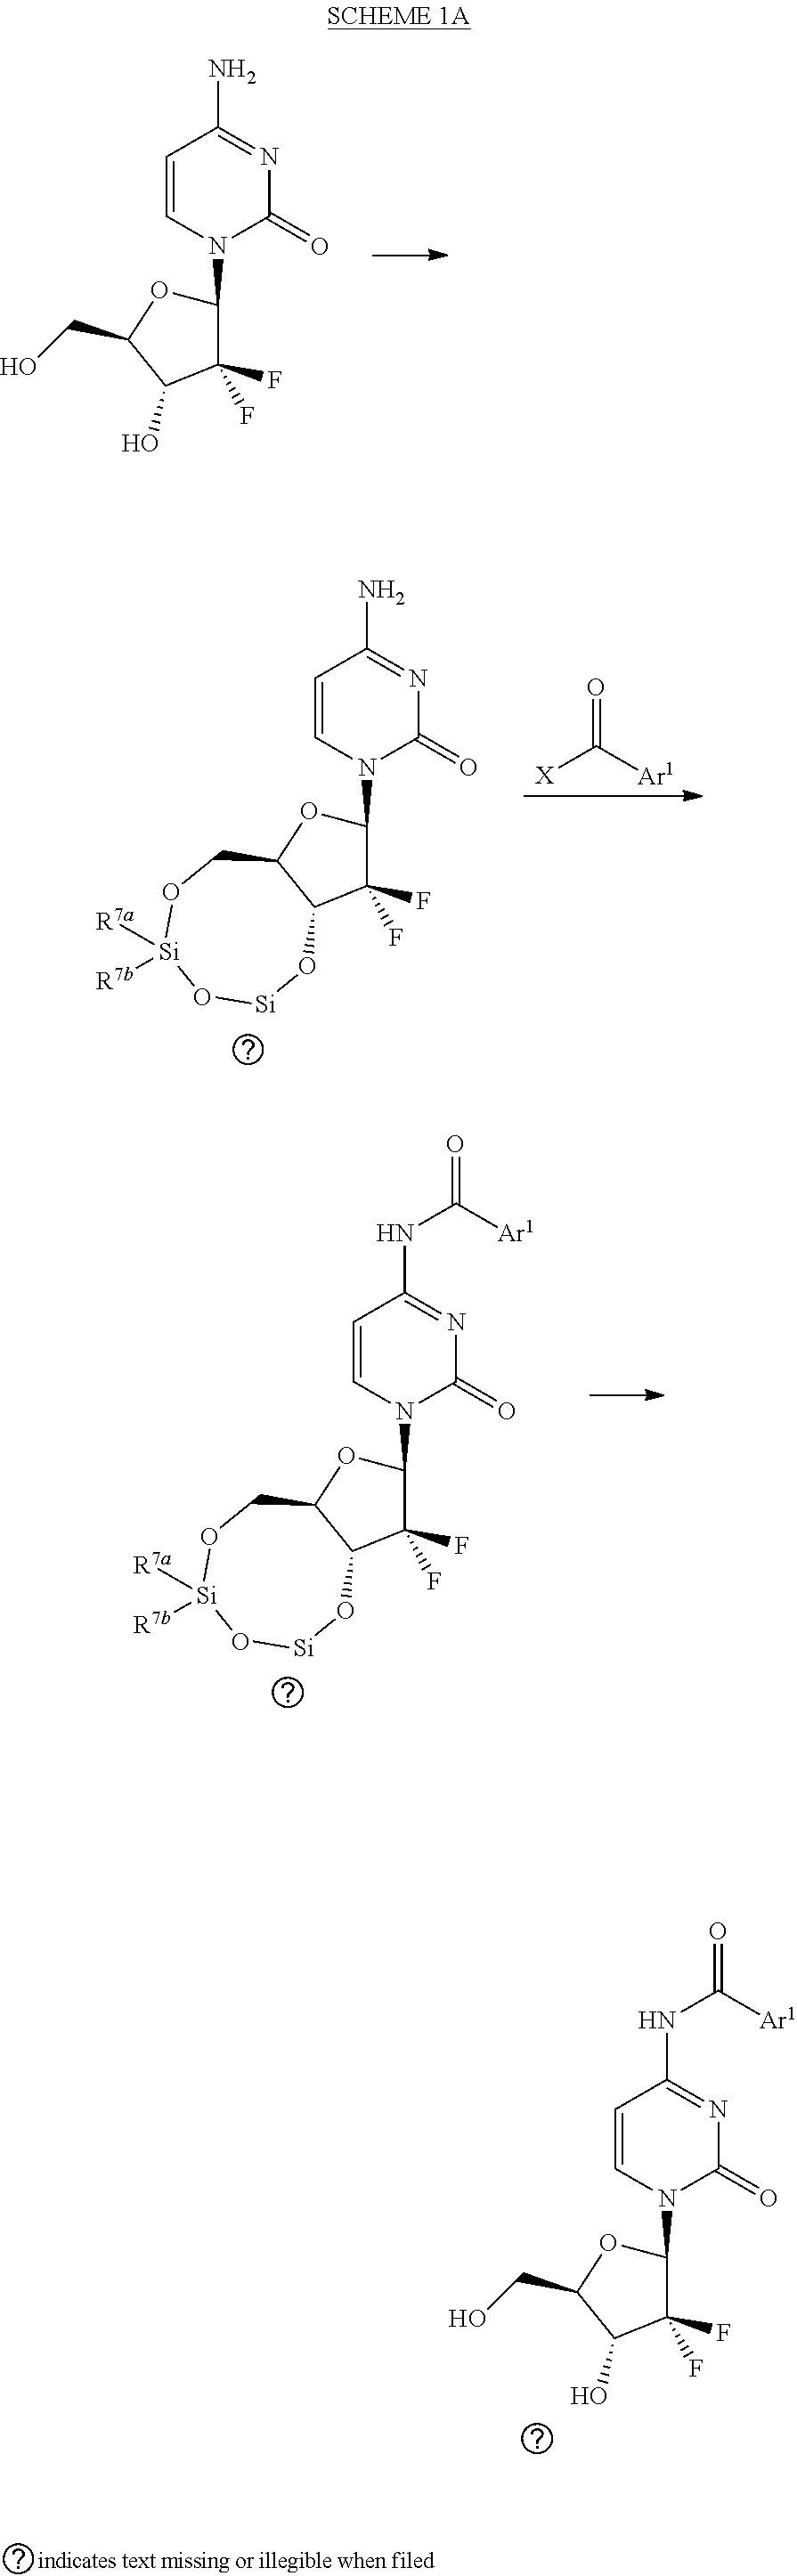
C1=CN(C2C(F)(F)C(O)C(CO)O2)C(=O)N=C1N.[X]C([Ar1])=O.C1=CN(C2C(F)(F)C3C(O2)CO[Si]([R7a])([R7b])O[Si]O3)C(=O)N=C1N.C1=CN(C2C(F)(F)C3C(O2)CO[Si]([R7a])([R7b])O[Si]O3)C(=O)N=C1NC(=O)[Ar1].C1=CN(C2C(F)(F)C(O)C(CO)O2)C(=O)N=C1NC(=O)[Ar1]
